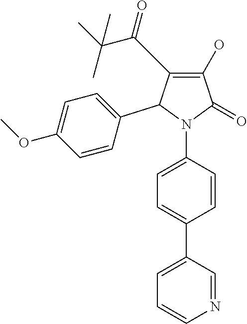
C1(O)=C(C(C(C)(C)C)=O)C(C2=CC=C(OC)C=C2)N(C2=CC=C(C3=CC=CN=C3)C=C2)C1=O
